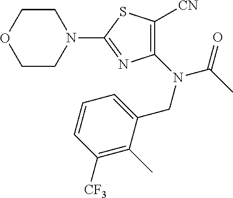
N1(C2=NC(N(C(C)=O)CC3=CC=CC([CF3])=C3C)=C([CN])S2)CCOCC1
